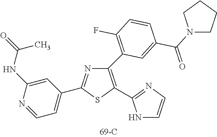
C1(C2=C(F)C=CC(C(N3CCCC3)=O)=C2)=C(C2=NC=CN2)SC(C2=CC=NC(NC(=O)C)=C2)=N1
